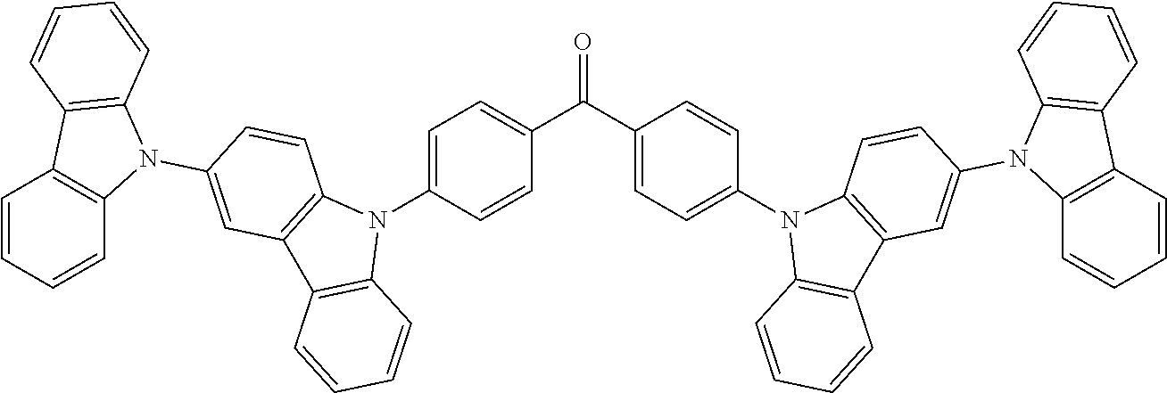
C1=CC=CC2=C1C1=C(N2C2=CC3=C(C=C2)N(C2=CC=C(C(C4=CC=C(N5C6=C(C7=C5C=CC(N5C8=C(C9=C5C=CC=C9)C=CC=C8)=C7)C=CC=C6)C=C4)=O)C=C2)C2=C3C=CC=C2)C=CC=C1
